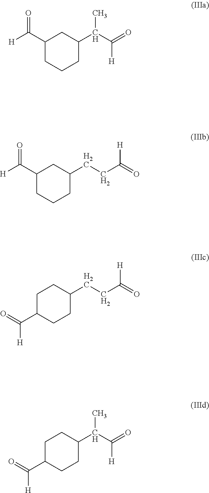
C1(C([H])=O)CCCC(C(C(=O)[H])C)C1.C1(C([H])=O)CCCC(CCC(=O)[H])C1.C1C(C(=O)[H])CCC(CCC(=O)[H])C1.C1CC(C(C(=O)[H])C)CCC1C(=O)[H]
